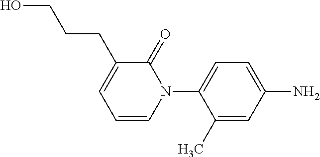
C1=C(C)C(N2C(=O)C(CCCO)=CC=C2)=CC=C1N
